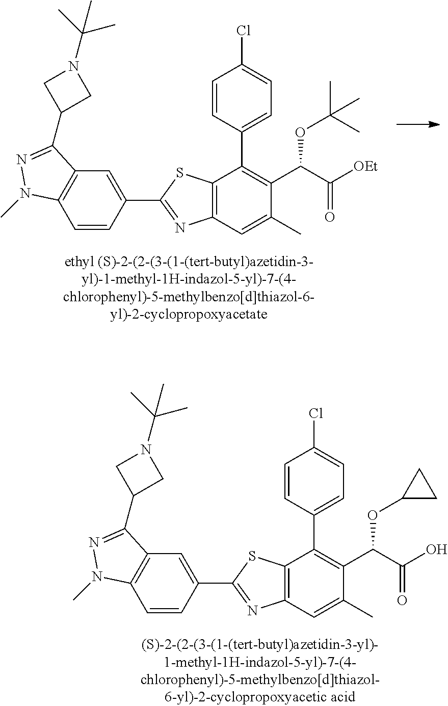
C12=C(C=C(C)C(C(C([OEt])=O)OC(C)(C)C)=C1C1=CC=C(Cl)C=C1)N=C(C1=CC3=C(C=C1)N(C)N=C3C1CN(C(C)(C)C)C1)S2.C12=C(C=C(C)C(C(C(O)=O)OC3CC3)=C1C1=CC=C(Cl)C=C1)N=C(C1=CC3=C(C=C1)N(C)N=C3C1CN(C(C)(C)C)C1)S2
